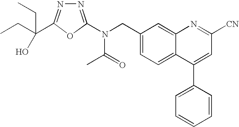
C1(CN(C2=NN=C(C(CC)(CC)O)O2)C(=O)C)=CC=C2C(=C1)N=C([CN])C=C2C1=CC=CC=C1
